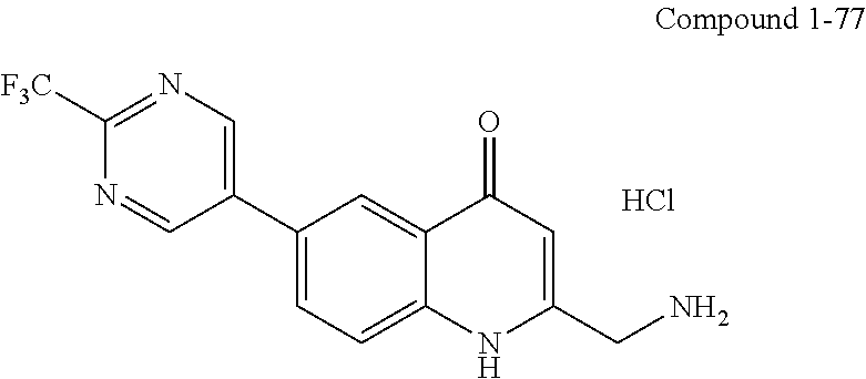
C1(C2=CN=C([F3C])N=C2)=CC=C2C(=C1)C(=O)C=C(CN)N2.Cl
